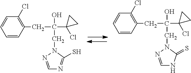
C1=NN(CC(O)(C2(Cl)CC2)CC2=C(Cl)C=CC=C2)C(S)=N1.C1=NN(CC(O)(C2(Cl)CC2)CC2=C(Cl)C=CC=C2)C(=S)N1
